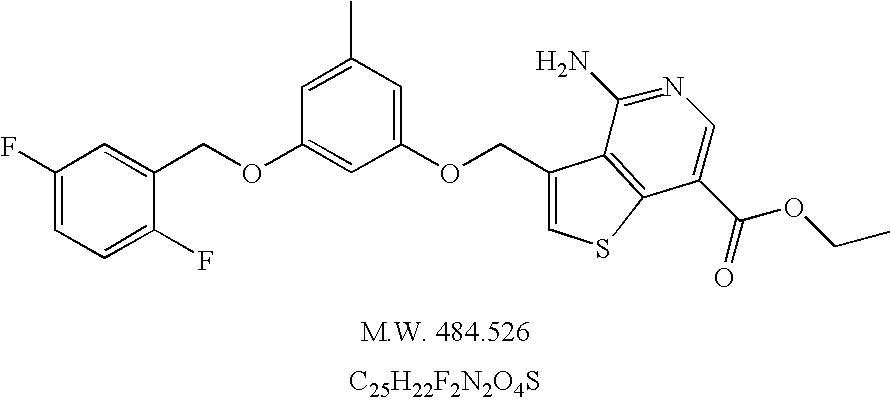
C1(F)=CC=C(F)C(COC2=CC(OCC3=CSC4=C3C(N)=NC=C4C(=O)OCC)=CC(C)=C2)=C1.[C25H22F2N2O4S]
